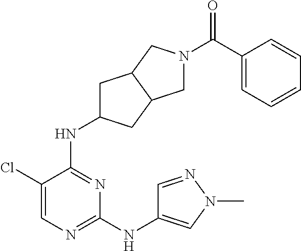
C1C(NC2=NC(NC3=CN(C)N=C3)=NC=C2Cl)CC2C1CN(C(C1=CC=CC=C1)=O)C2
